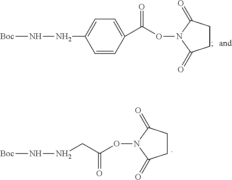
[Boc]NNC1=CC=C(C(ON2C(=O)CCC2=O)=O)C=C1.[Boc]NNCC(=O)ON1C(=O)CCC1=O
